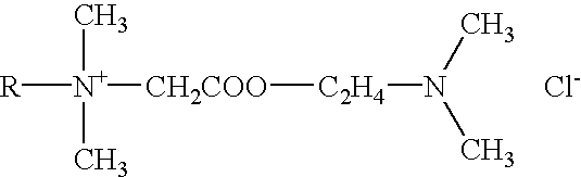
[R][N+]([CH2COO][C2H4]N(C)C)(C)C.[Cl-]
